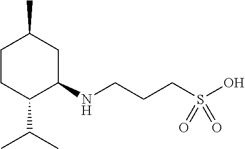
C(CCS(O)(=O)=O)NC1C(C(C)C)CCC(C)C1
